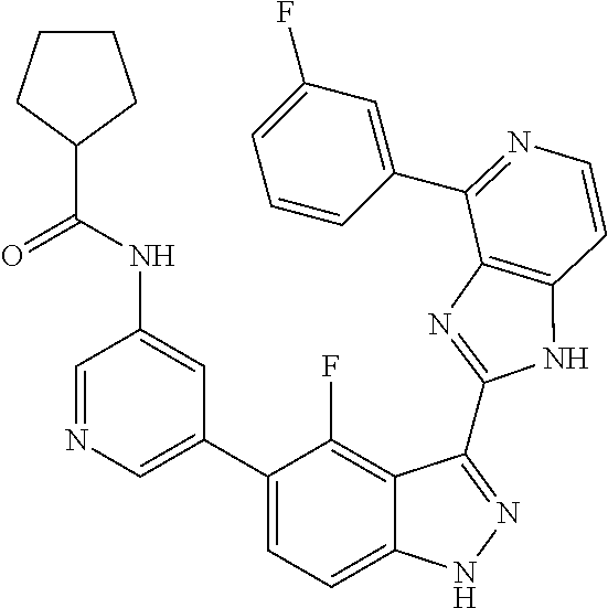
C1=C(C2=CC=C3C(=C2F)C(C2=NC4=C(N2)C=CN=C4C2=CC(F)=CC=C2)=NN3)C=C(NC(=O)C2CCCC2)C=N1
